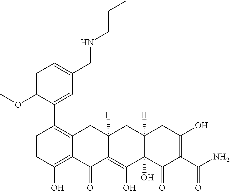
C1=CC(O)=C2C(=C1C1=CC(CNCCC)=CC=C1OC)CC1([H])C(=C(O)C3(O)C([H])(C1)CC(O)=C(C(N)=O)C3=O)C2=O
